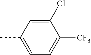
CC1=CC=C([CF3])C(Cl)=C1
